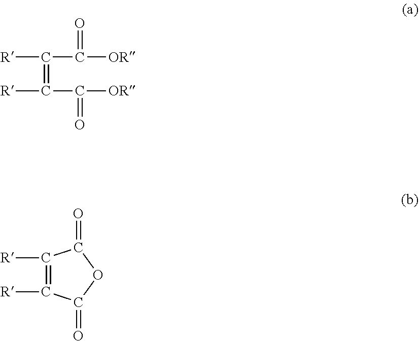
[R]C(C([OR])=O)=C([R])C([OR])=O.C1(=O)OC(=O)C([R])=C1[R]
